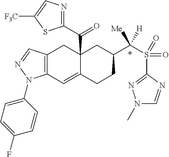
C12(C(C3=NC=C([F3C])S3)=O)C(=CC3=C(C1)C=NN3C1=CC=C(F)C=C1)CCC(C(S(C1=NN(C)C=N1)(=O)=O)([Me])[H])C2
